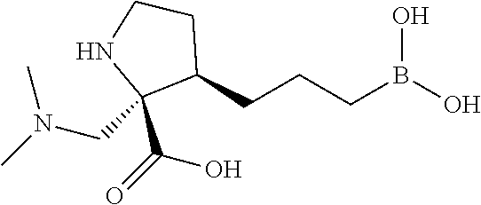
C1(CCCB(O)O)C(CN(C)C)(C(O)=O)NCC1
